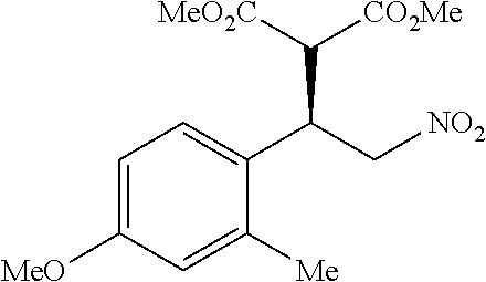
C1=C([MeO])C=C([Me])C(C(C[NO2])C([CO2Me])[MeO2C])=C1
